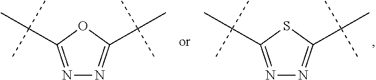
N1=C(C(C)(C)C)SC(C(C)(C)C)=N1.N1=C(C(C)(C)C)OC(C(C)(C)C)=N1
